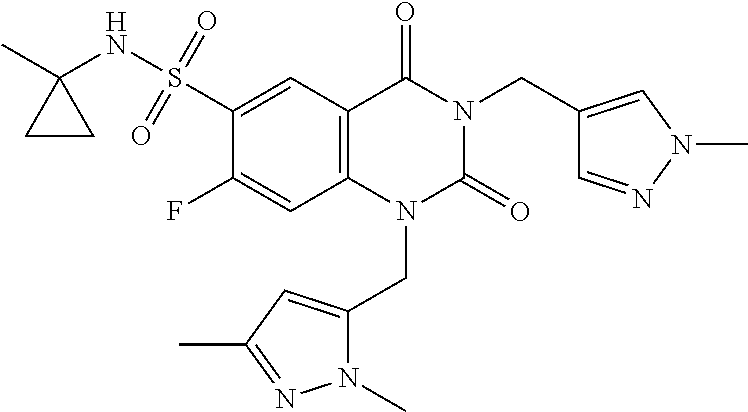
C1(F)=CC2=C(C=C1S(NC1(C)CC1)(=O)=O)C(=O)N(CC1=CN(C)N=C1)C(=O)N2CC1=CC(C)=NN1C
